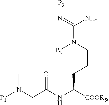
[P3]N=C(N)N([P2])CCCC(NC(CN([P1])C)=O)[COOR5]
